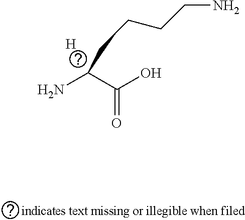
[H].NC(C(=O)O)CCCCN
